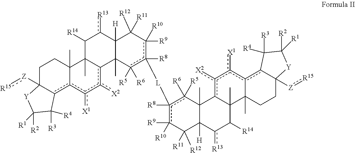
c1([R9])([R10])c([R8])([L]c2([R8])c([R9])([R10])C([R11])([R12])C3([H])C(C)(c2([R6])[R5])c2c([X2])c([X1])c4c5C([Z]:[R15])(CCC4(C)C2(C)C([R14])c3[R13])[Y]C([R2])([R1])C5([R3])[R4])c([R6])([R5])C2(C)C([H])(C1([R11])[R12])c([R13])C([R14])C1(C)c2c([X2])c([X1])c2c3C([Z]:[R15])(CCC12C)[Y]C([R2])([R1])C3([R3])[R4]
